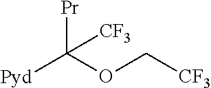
[Pr]C(OC[CF3])([Pyd])[CF3]
